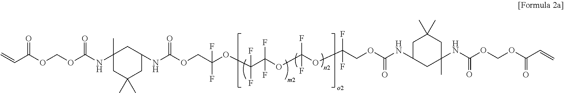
C=CC(OCOC(NC1(C)CC(C)(C)CC(NC(OCC(OC(C(OC(OC(COC(NC2CC(C)(C)CC(C)(NC(OCOC(C=C)=O)=O)C2)=O)(F)F)(F)F)(F)F)(F)F)(F)F)=O)C1)=O)=O
